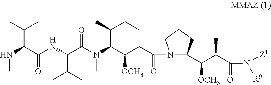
N(C(C(NC(C(N(C(C(CC(=O)N1C(C(C(C)C(N([Z1])[R9])=O)[OCH3])CCC1)[OCH3])C(C)CC)C)=O)C(C)C)=O)C(C)C)C
